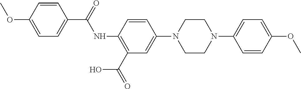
C1=CC(N2CCN(C3=CC(C(=O)O)=C(NC(C4=CC=C(OC)C=C4)=O)C=C3)CC2)=CC=C1OC
